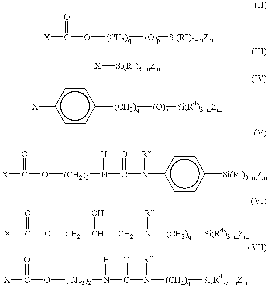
[X]C(O[(CH2)q][(O)p][Si(R4)3mZm])=O.[X][Si(R4)3mZm].[X]c1ccc([(CH2)q][(O)p][Si(R4)3mZm])cc1.[X]C(O[(CH2)2]N(C(N(c1ccc([Si(R4)3mZm])cc1)[R])=O)[H])=O.[X]C(OCC(CN([(CH2)q][Si(R4)3mZm])[R])O)=O.[X]C(O[(CH2)2]N(C(N([(CH2)q][Si(R4)3mZm])[R])=O)[H])=O
